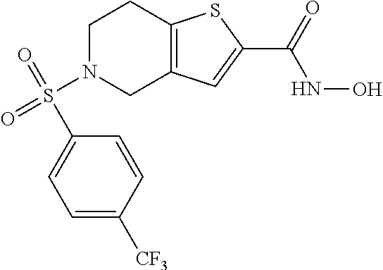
C1N(S(=O)(=O)C2=CC=C([CF3])C=C2)CC2=C(C1)SC(C(NO)=O)=C2
